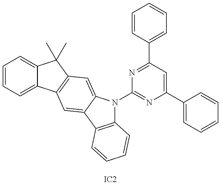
C1=CC=C2C(=C1)C(C)(C)C1=C2C=C2C(=C1)N(C1=NC(C3=CC=CC=C3)=CC(C3=CC=CC=C3)=N1)C1=C2C=CC=C1.[IC2]
